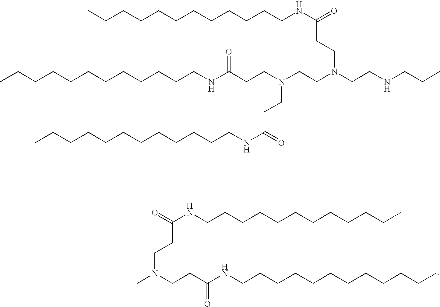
N(CCC(NCCCCCCCCCCCC)=O)(CCC(NCCCCCCCCCCCC)=O)C.CCCCCCCCCCCCNC(=O)CCN(CCN(CCC(NCCCCCCCCCCCC)=O)CCC(NCCCCCCCCCCCC)=O)CCNCCC
